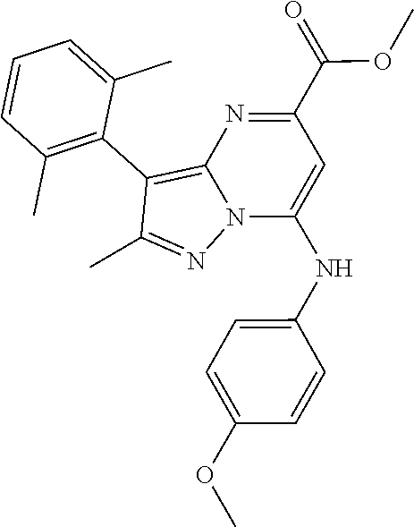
C12=C(C3=C(C)C=CC=C3C)C(C)=NN1C(NC1=CC=C(OC)C=C1)=CC(C(=O)OC)=N2
